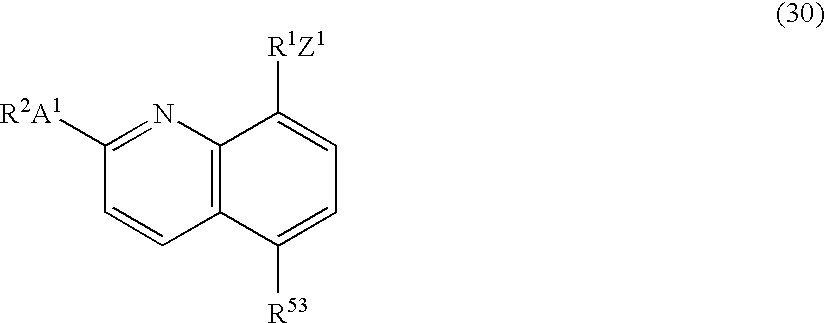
C1=CC2=C(N=C1[R2A1])C([R1Z1])=CC=C2[R53]
